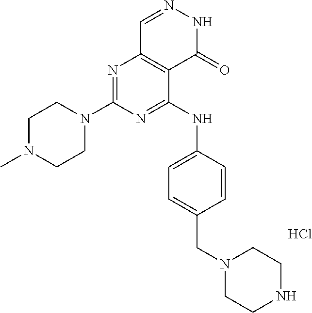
N1=C(N2CCN(C)CC2)N=C(NC2=CC=C(CN3CCNCC3)C=C2)C2=C1C=NNC2=O.Cl
